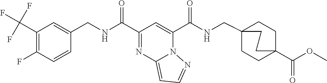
C1=CC(CNC(=O)C2=NC3=CC=NN3C(C(=O)NCC34CCC(C(=O)OC)(CC3)CC4)=C2)=CC(C(F)(F)F)=C1F
